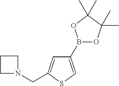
C1(B2OC(C)(C)C(C)(C)O2)=CSC(CN2CCC2)=C1
